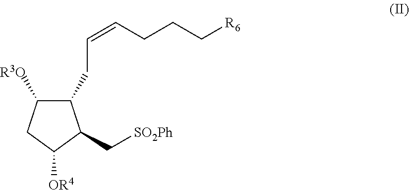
C1(CC=CCCC[R6])C([R3O])CC([OR4])C1C[SO2Ph]
